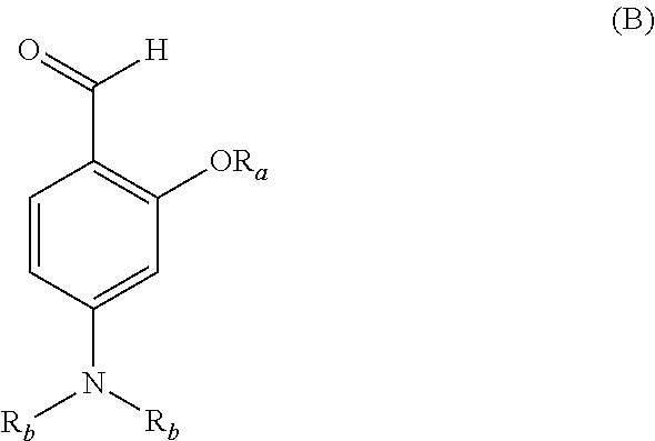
C1=CC(N([Rb])[Rb])=CC([ORa])=C1C(=O)[H]
